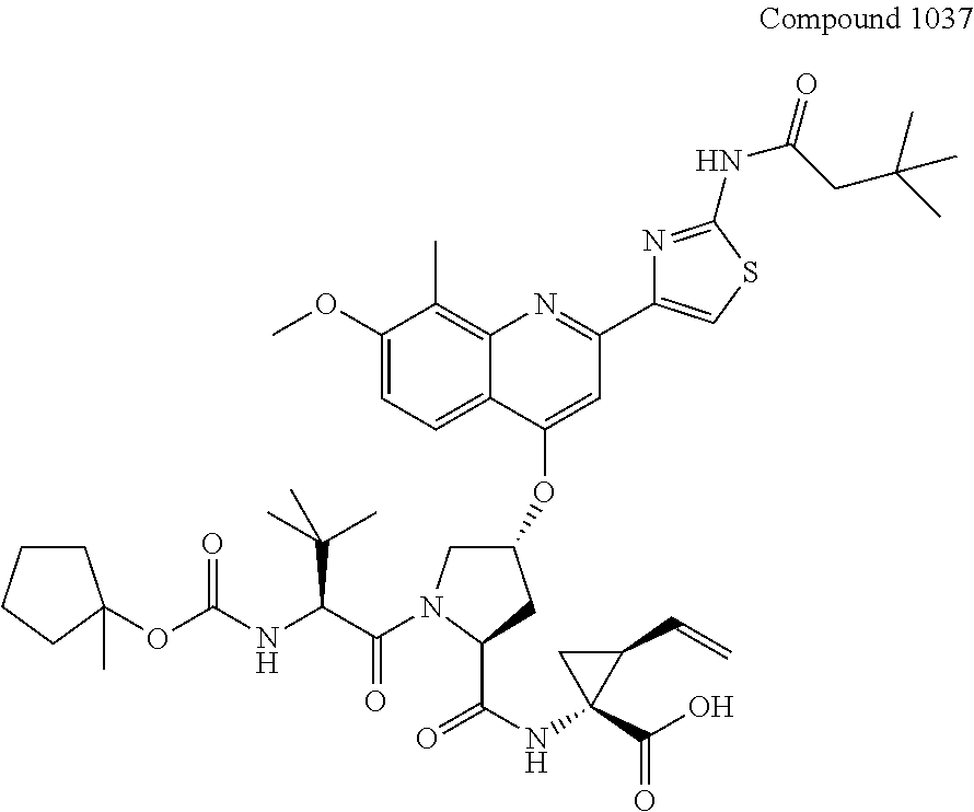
O(C(NC(C(=O)N1CC(OC2=CC(C3=CSC(NC(=O)CC(C)(C)C)=N3)=NC3=C(C)C(OC)=CC=C23)CC1C(NC1(C(O)=O)C(C=C)C1)=O)C(C)(C)C)=O)C1(C)CCCC1
